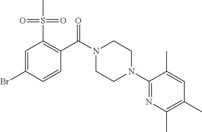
C1=C(Br)C=CC(C(N2CCN(C3=NC(C)=C(C)C=C3C)CC2)=O)=C1S(C)(=O)=O
